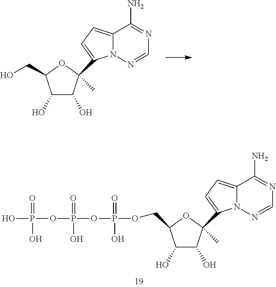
C1(O)C(O)C(C)(C2=CC=C3N2N=CN=C3N)OC1CO.C1(O)C(O)C(C)(C2=CC=C3N2N=CN=C3N)OC1COP(=O)(O)OP(=O)(O)OP(O)(=O)O
